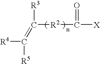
[R4]C([R5])=C([R3])[R2]C([X])=O
